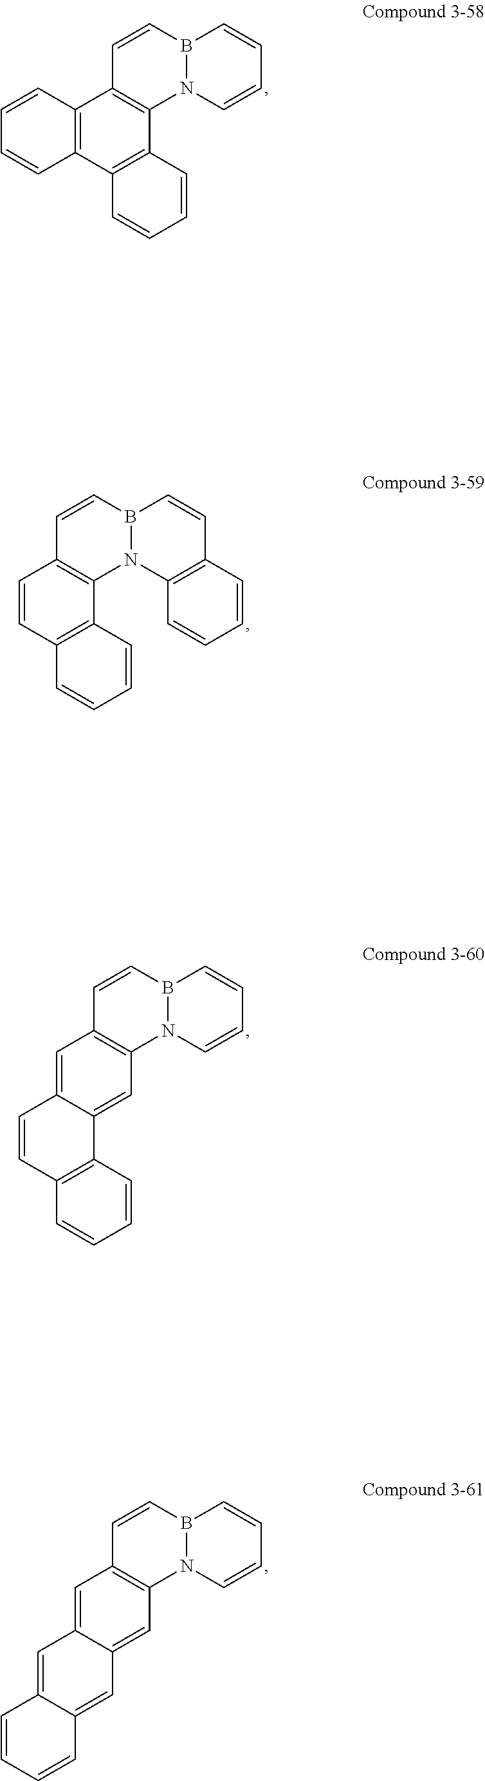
B12N(C=CC=C1)C1=C(C=C2)C2=C(C3=C1C=CC=C3)C=CC=C2.B12N(C=CC=C1)C1=C(C=C2)C=C2C(=C1)C1=C(C=C2)C=CC=C1.B12N(C=CC=C1)C1=C(C=C2)C=C2C(=C1)C=C1C(=C2)C=CC=C1.B12N(C3=C(C=C1)C=CC=C3)C1=C(C=C2)C=CC2=C1C=CC=C2
